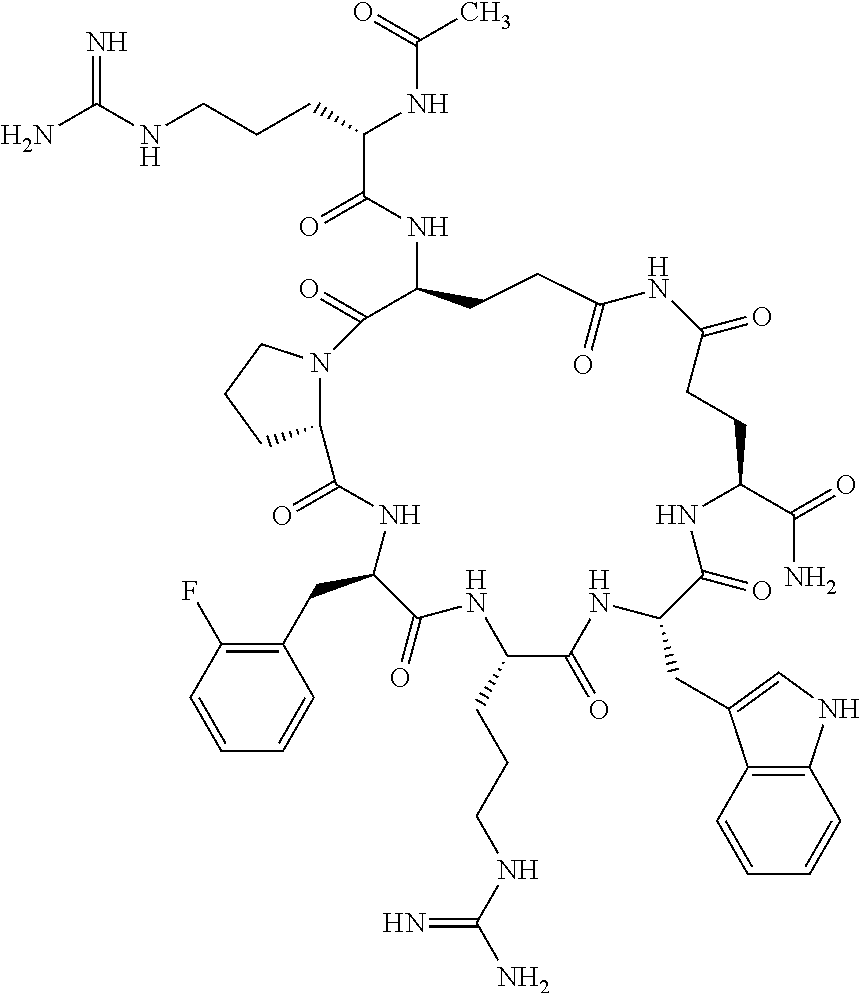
NC(NCCCC(NC(C)=O)C(=O)NC1CCC(=O)NC(=O)CCC(C(=O)N)NC(=O)C(CC2=CNC3=C2C=CC=C3)NC(=O)C(CCCNC(N)=N)NC(=O)C(CC2=C(F)C=CC=C2)NC(=O)C2N(C1=O)CCC2)=N
